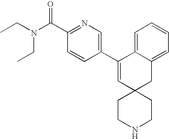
C1(C2=CC3(CC4=CC=CC=C24)CCNCC3)=CN=C(C(N(CC)CC)=O)C=C1
